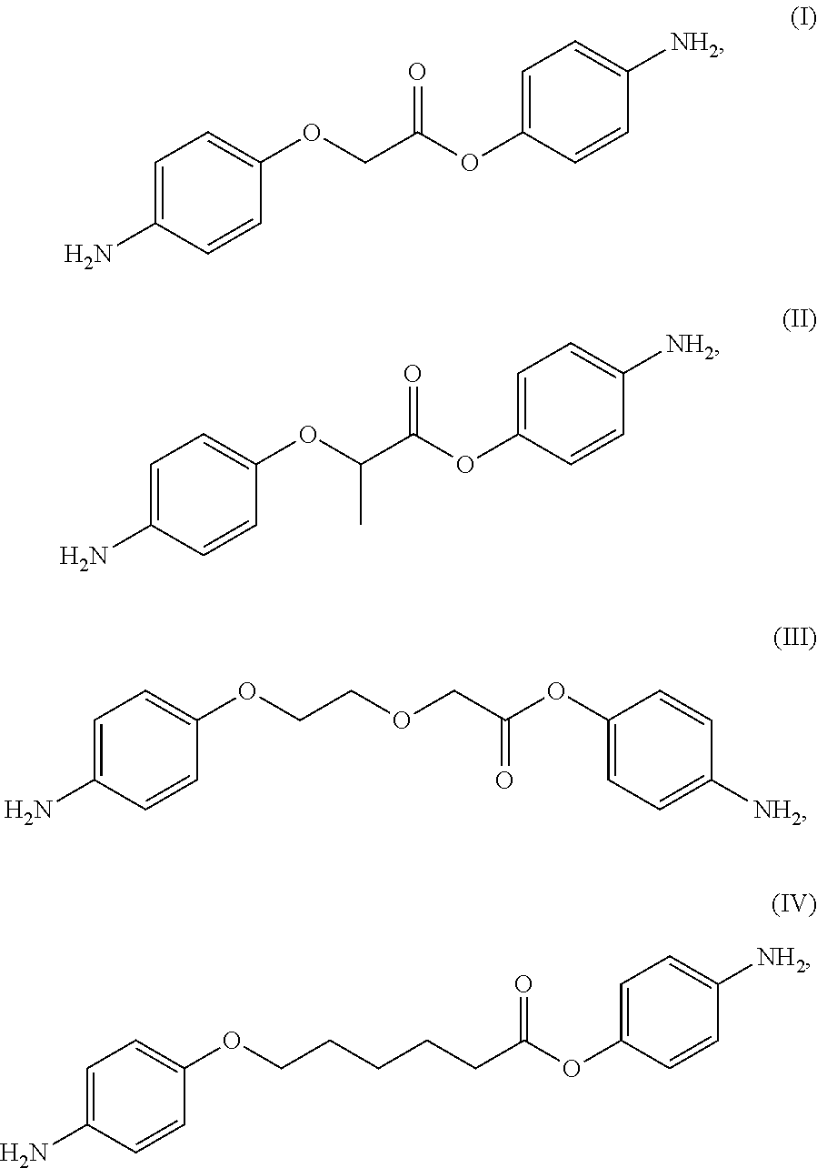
C1=C(N)C=CC(OCC(OC2=CC=C([NH2])C=C2)=O)=C1.C1=C(N)C=CC(OC(C(OC2=CC=C([NH2])C=C2)=O)C)=C1.C1=C(N)C=CC(OCCOCC(OC2=CC=C([NH2])C=C2)=O)=C1.C1=C(N)C=CC(OCCCCCC(OC2=CC=C([NH2])C=C2)=O)=C1
